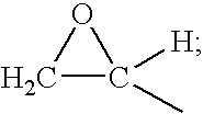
C1C([H])(C)O1
